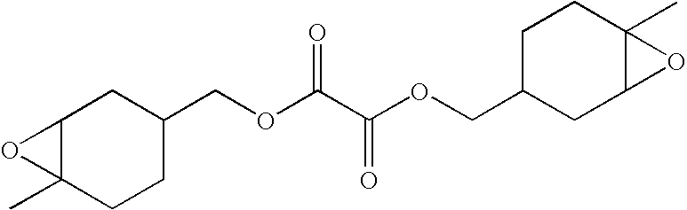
C12C(C)(CCC(COC(C(OCC3CC4C(C)(CC3)O4)=O)=O)C1)O2
